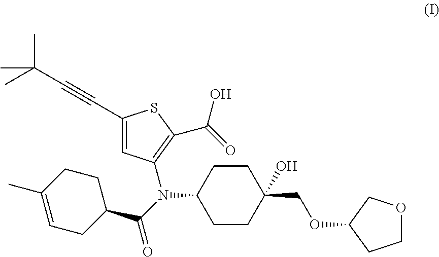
C1C(C)=CCC(C(=O)N(C2CCC(COC3COCC3)(O)CC2)C2=C(C(=O)O)SC(C#CC(C)(C)C)=C2)C1
